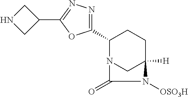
C1(C2=NN=C(C3CNC3)O2)N2CC([H])(CC1)N([OSO3H])C2=O
